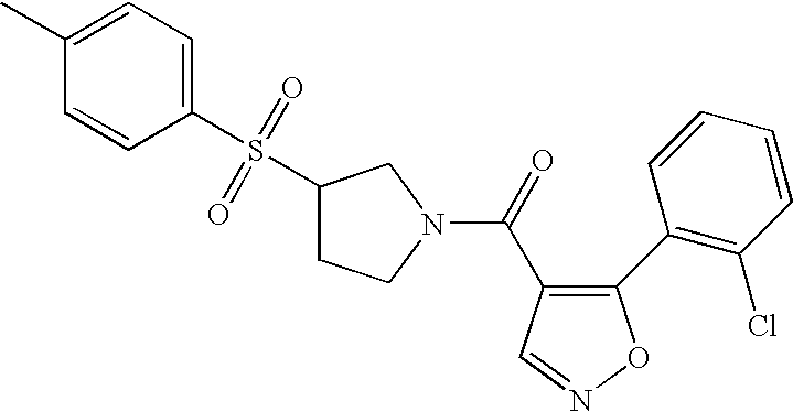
C1CN(C(=O)C2=C(C3=C(Cl)C=CC=C3)ON=C2)CC1S(C1=CC=C(C)C=C1)(=O)=O
